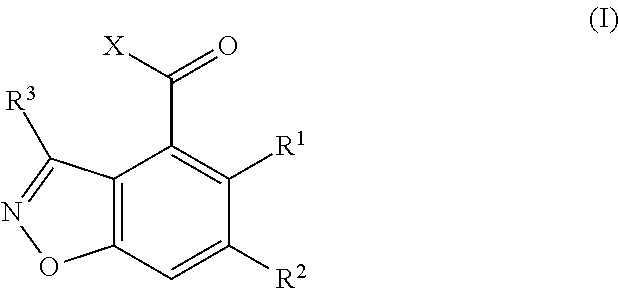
C12=C(C=C([R2])C([R1])=C1C([X])=O)ON=C2[R3]
